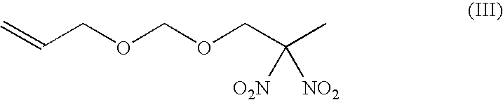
C=CCOCOCC(C)([NO2])[O2N]
